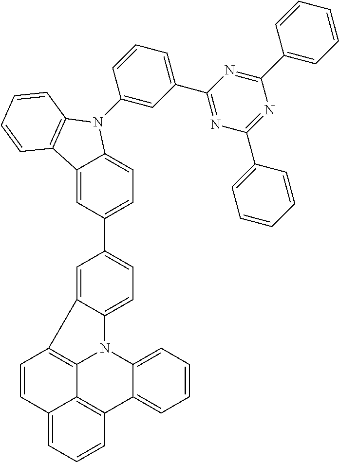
C12=CC(C3=CC=C4C(=C3)C3=C5N4C4=CC=CC=C4C4=C5C(=CC=C4)C=C3)=CC=C1N(C1=CC(C3=NC(C4=CC=CC=C4)=NC(C4=CC=CC=C4)=N3)=CC=C1)C1=C2C=CC=C1
